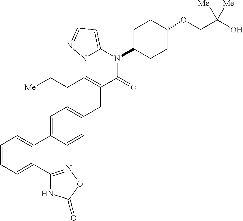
C1=CC=C(C2=NOC(=O)N2)C(C2=CC=C(CC3=C(CC[Me])N4C(=CC=N4)N(C4CCC(OCC(O)([Me])[Me])CC4)C3=O)C=C2)=C1
